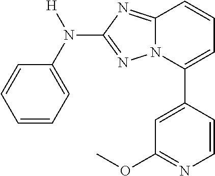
C1=CC=C(N([H])C2=NN3C(=N2)C=CC=C3C2=CC(OC)=NC=C2)C=C1
